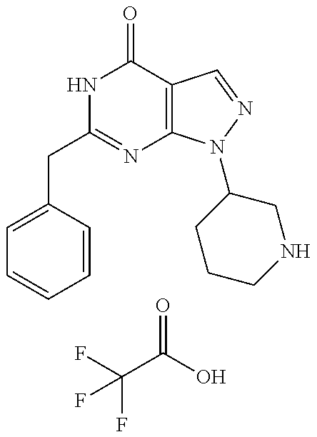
C1=C(CC2=NC3=C(C(=O)N2)C=NN3C2CCCNC2)C=CC=C1.FC(C(O)=O)(F)F
